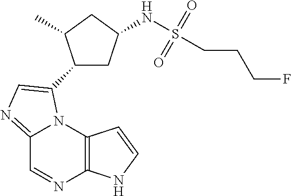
C12=NC=C(C3CC(NS(CCCF)(=O)=O)CC3C)N1C1=C(N=C2)NC=C1
